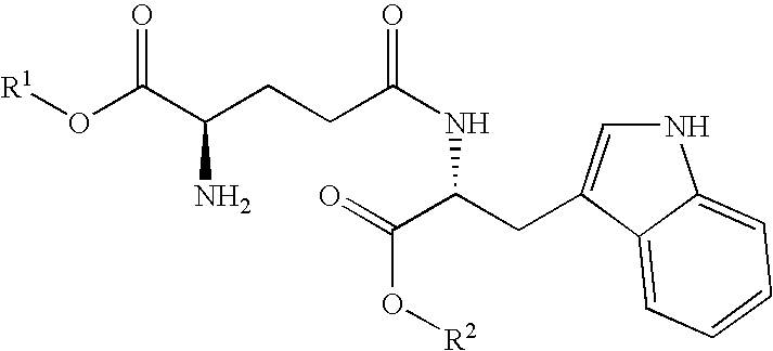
[R1]OC(C(CCC(NC(CC1=CNC2=CC=CC=C12)C(=O)O[R2])=O)N)=O
